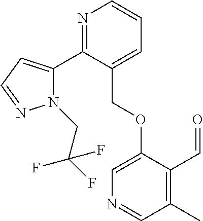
N1(CC(F)(F)F)C(C2=NC=CC=C2COC2=CN=CC(C)=C2C=O)=CC=N1
